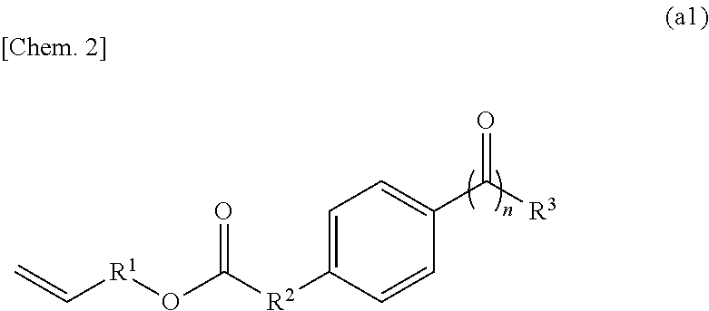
[R1](C=C)OC([R2]C1=CC=C(C([R3])=O)C=C1)=O
